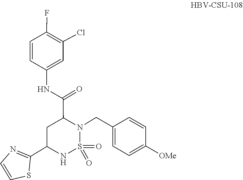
O=S1(=O)N(CC2=CC=C([OMe])C=C2)C(C(NC2=CC(Cl)=C(F)C=C2)=O)CC(C2=NC=CS2)N1
